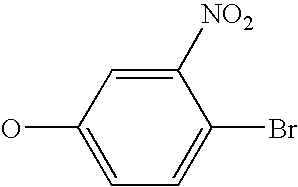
OC1=CC=C(Br)C([NO2])=C1
